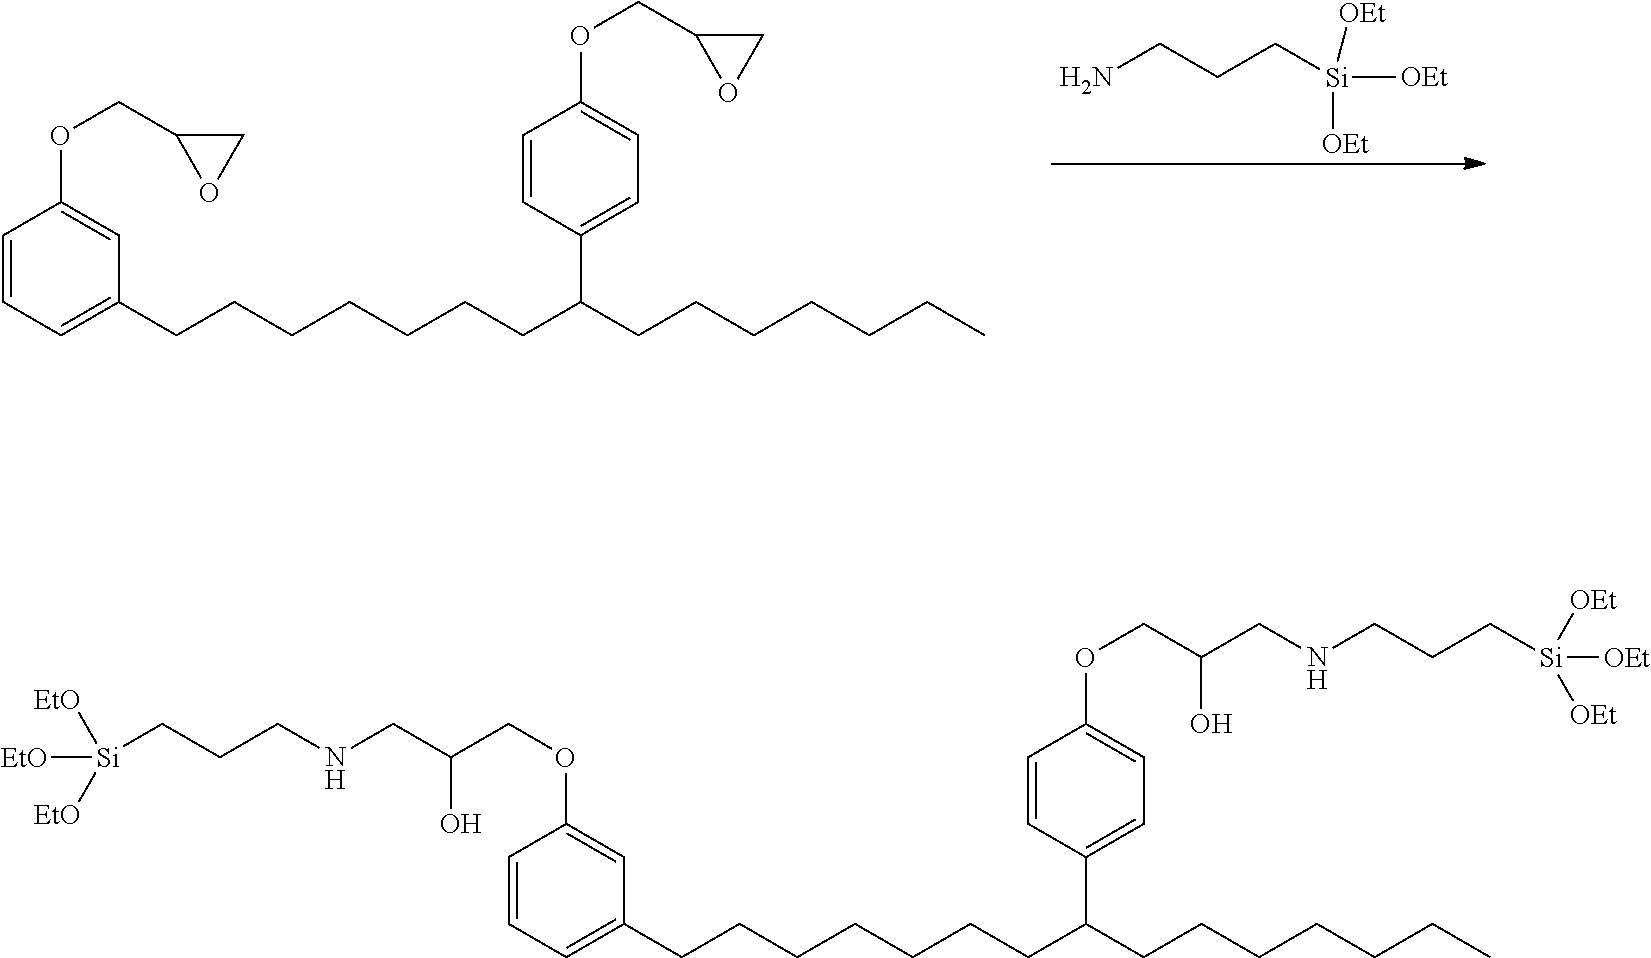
NCCC[Si]([OEt])([OEt])[OEt].C1=CC=C(CCCCCCCC(CCCCCCC)C2=CC=C(OCC3CO3)C=C2)C=C1OCC1CO1.C1=CC(C(CCCCCCCC2=CC=CC(OCC(CNCCC[Si]([EtO])([EtO])[EtO])O)=C2)CCCCCCC)=CC=C1OCC(CNCCC[Si]([OEt])([OEt])[OEt])O
